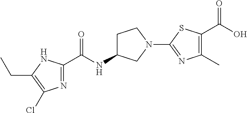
C1(N2CCC(NC(=O)C3=NC(Cl)=C(CC)N3)C2)=NC(C)=C(C(=O)O)S1
